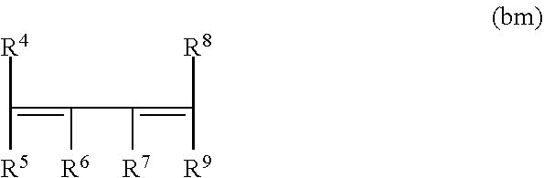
[R4]C(=C([R6])C([R7])=C([R9])[R8])[R5]
